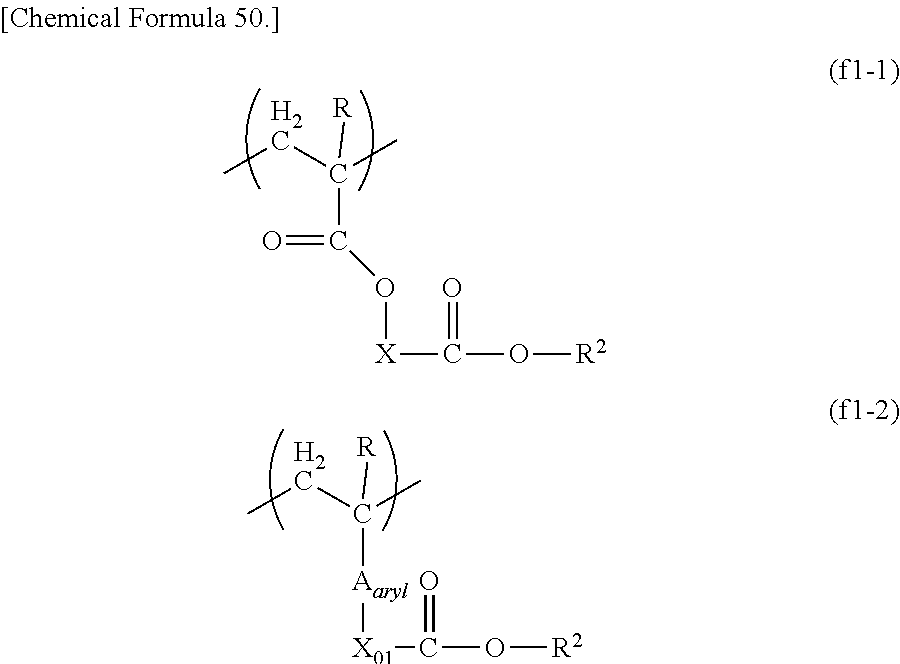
CCC(C)([R])C(=O)O[X]C(=O)O[R2].CCC(C)([R])[Aaryl][X01]C(=O)O[R2]
